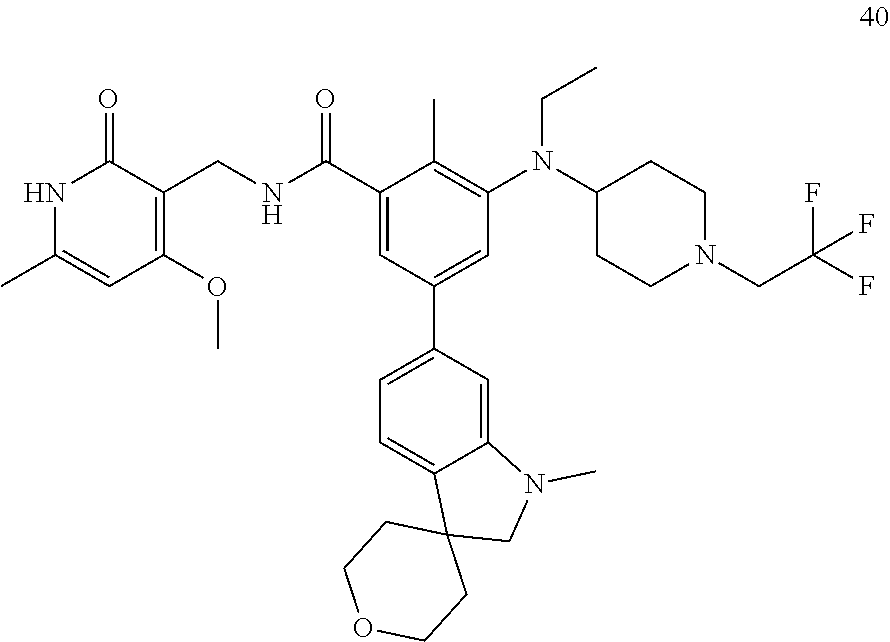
N(CC)(C1=C(C)C(C(NCC2=C(OC)C=C(C)NC2=O)=O)=CC(C2=CC=C3C(=C2)N(C)CC32CCOCC2)=C1)C1CCN(CC(F)(F)F)CC1
